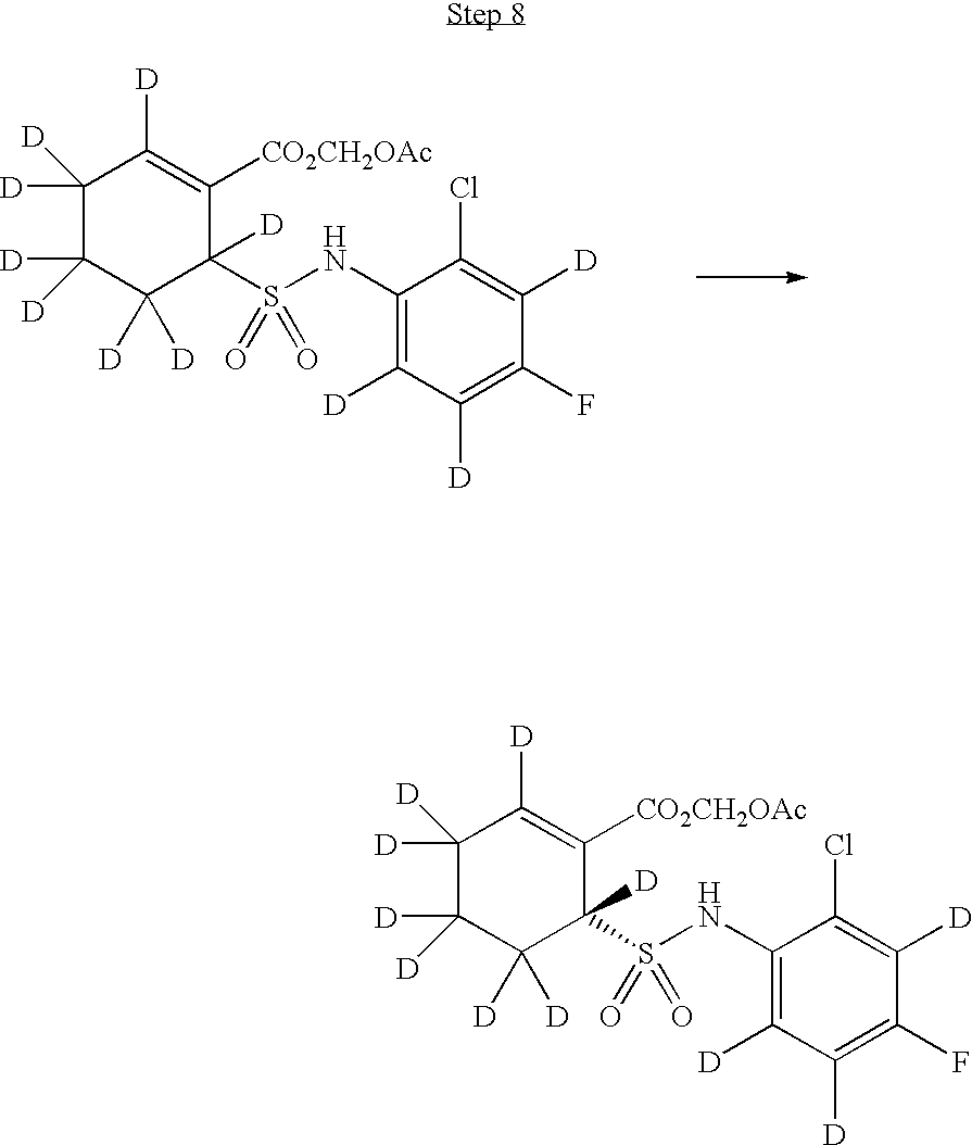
C1([D])([D])C([D])([D])C([D])([D])C(S(NC2=C([D])C([D])=C(F)C([D])=C2Cl)(=O)=O)([D])C([CO2CH2OAc])=C1[D].C1([D])([D])C([D])([D])C([D])([D])C(S(NC2=C([D])C([D])=C(F)C([D])=C2Cl)(=O)=O)([D])C([CO2CH2OAc])=C1[D]
